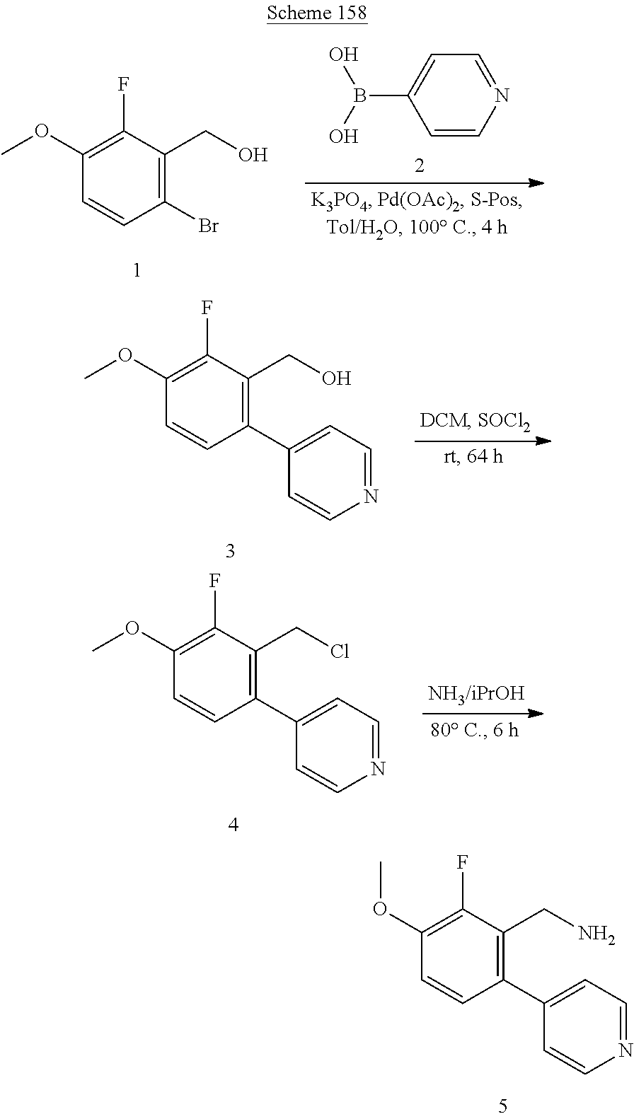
C1(C2=CC=NC=C2)=C(CN)C(F)=C(OC)C=C1.C1=CN=CC=C1B(O)O.C1(Br)=C(CO)C(F)=C(OC)C=C1.C1(C2=CC=NC=C2)=C(CO)C(F)=C(OC)C=C1.C1(C2=CC=NC=C2)=C(CCl)C(F)=C(OC)C=C1
